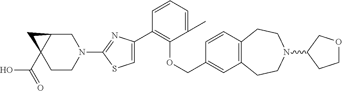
C1(C2=CSC(N3CC4C(C(=O)O)(CC3)C4)=N2)=C(OCC2=CC3=C(C=C2)CCN(C2COCC2)CC3)C(C)=CC=C1
